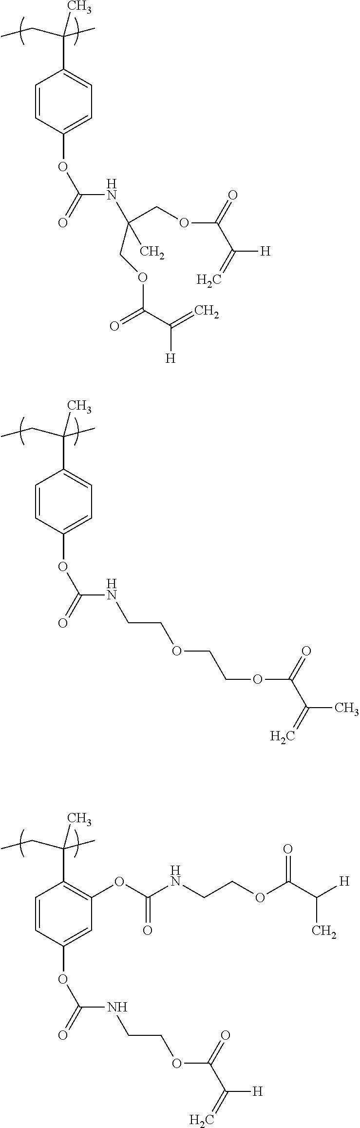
C1=CC(OC(NC(COC(C(=C)[H])=O)(C)COC(C(=C)[H])=O)=O)=CC=C1C(CC)(C)C.C1=CC(OC(NCCOCCOC(C(=C)C)=O)=O)=CC=C1C(CC)(C)C.C1=CC(OC(NCCOC(C(=C)[H])=O)=O)=CC(OC(NCCOC(C([H])C)=O)=O)=C1C(CC)(C)C
